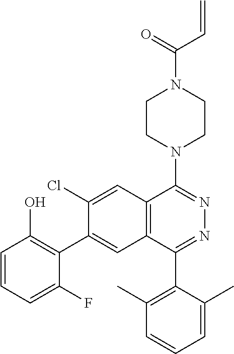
C12=C(C=C(C3=C(O)C=CC=C3F)C(Cl)=C1)C(C1=C(C)C=CC=C1C)=NN=C2N1CCN(C(C=C)=O)CC1
